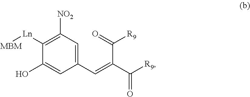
C1([Ln][MBM])=C([NO2])C=C(C=C(C([R9])=O)C(=O)[R9])C=C1O
